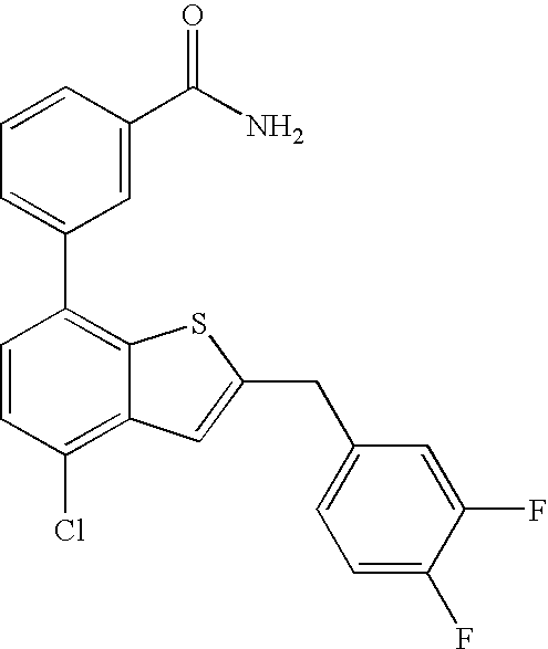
C1=CC(C(N)=O)=CC(C2=C3C(=C(Cl)C=C2)C=C(CC2=CC=C(F)C(F)=C2)S3)=C1
